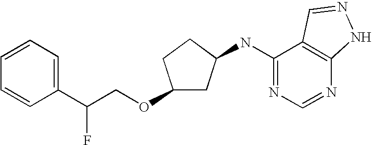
C1=CC=C(C(COC2CC(NC3=NC=NC4=C3C=NN4)CC2)F)C=C1
